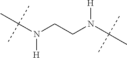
C(N(CCN(C(C)(C)C)[H])[H])(C)(C)C
